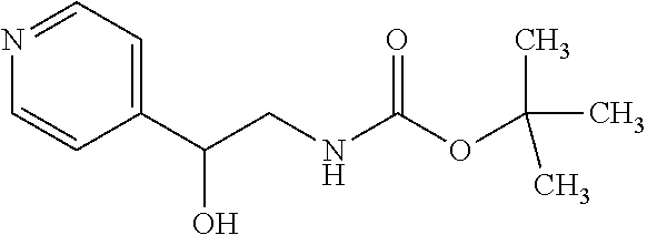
N1=CC=C(C(CNC(OC(C)(C)C)=O)O)C=C1
